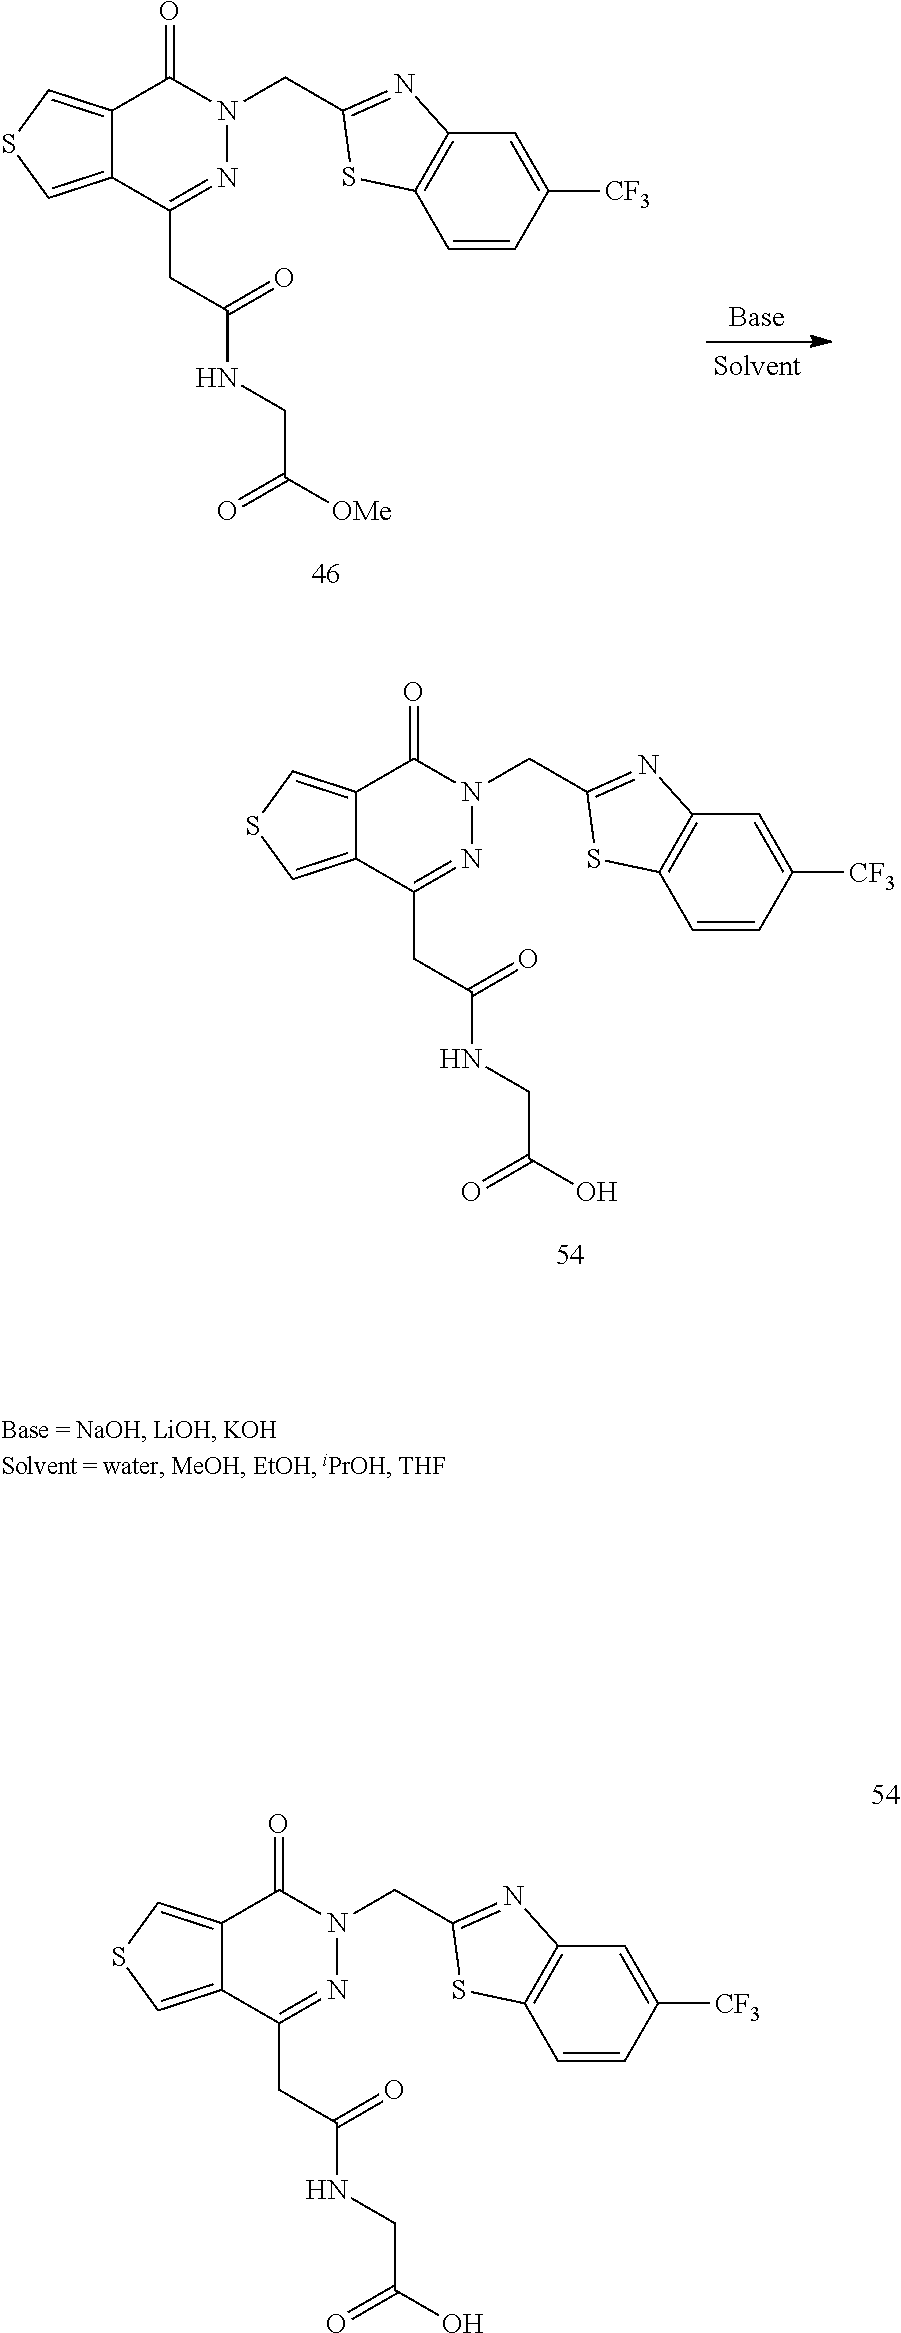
C(N1N=C(CC(NCC([OMe])=O)=O)C2=CSC=C2C1=O)C1=NC2=C(C=CC([CF3])=C2)S1.C(N1N=C(CC(NCC(O)=O)=O)C2=CSC=C2C1=O)C1=NC2=C(C=CC([CF3])=C2)S1.C(N1N=C(CC(NCC(O)=O)=O)C2=CSC=C2C1=O)C1=NC2=C(C=CC([CF3])=C2)S1
